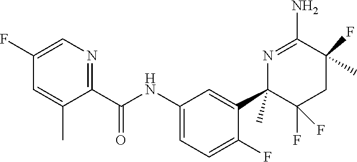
C1(C(NC2=CC=C(F)C(C3(C)C(F)(F)CC(F)(C)C(N)=N3)=C2)=O)=NC=C(F)C=C1C
